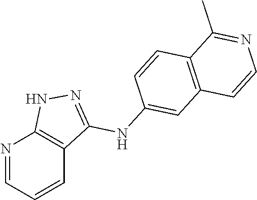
N1=CC=CC2=C1NN=C2NC1=CC2=C(C=C1)C(C)=NC=C2
